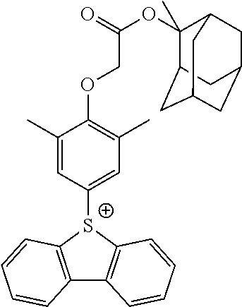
[S+]1(C2=CC(C)=C(OCC(OC3(C)C4CC5CC(CC3C5)C4)=O)C(C)=C2)C2=C(C3=C1C=CC=C3)C=CC=C2
